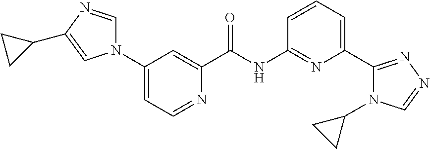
N1=CC=C(N2C=NC(C3CC3)=C2)C=C1C(NC1=NC(C2=NN=CN2C2CC2)=CC=C1)=O
